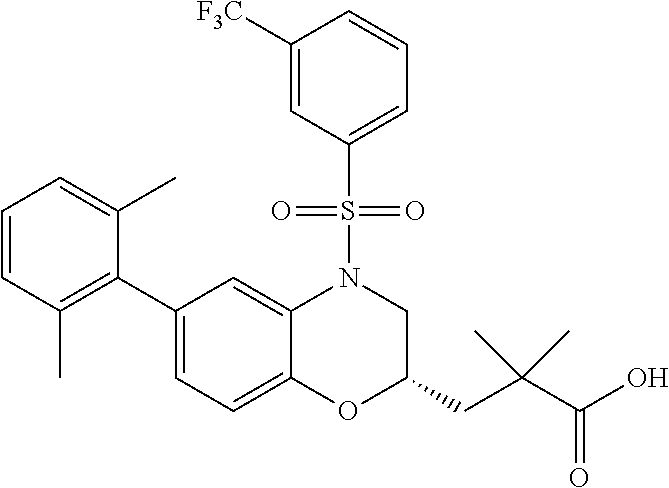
C1(C2=C(C)C=CC=C2C)=CC=C2C(=C1)N(S(C1=CC=CC([F3C])=C1)(=O)=O)CC(CC(C(O)=O)(C)C)O2
